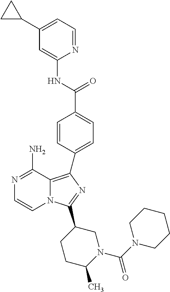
N1=C(N)C2=C(C3=CC=C(C(=O)NC4=CC(C5CC5)=CC=N4)C=C3)N=C(C3CCC(C)N(C(=O)N4CCCCC4)C3)N2C=C1
